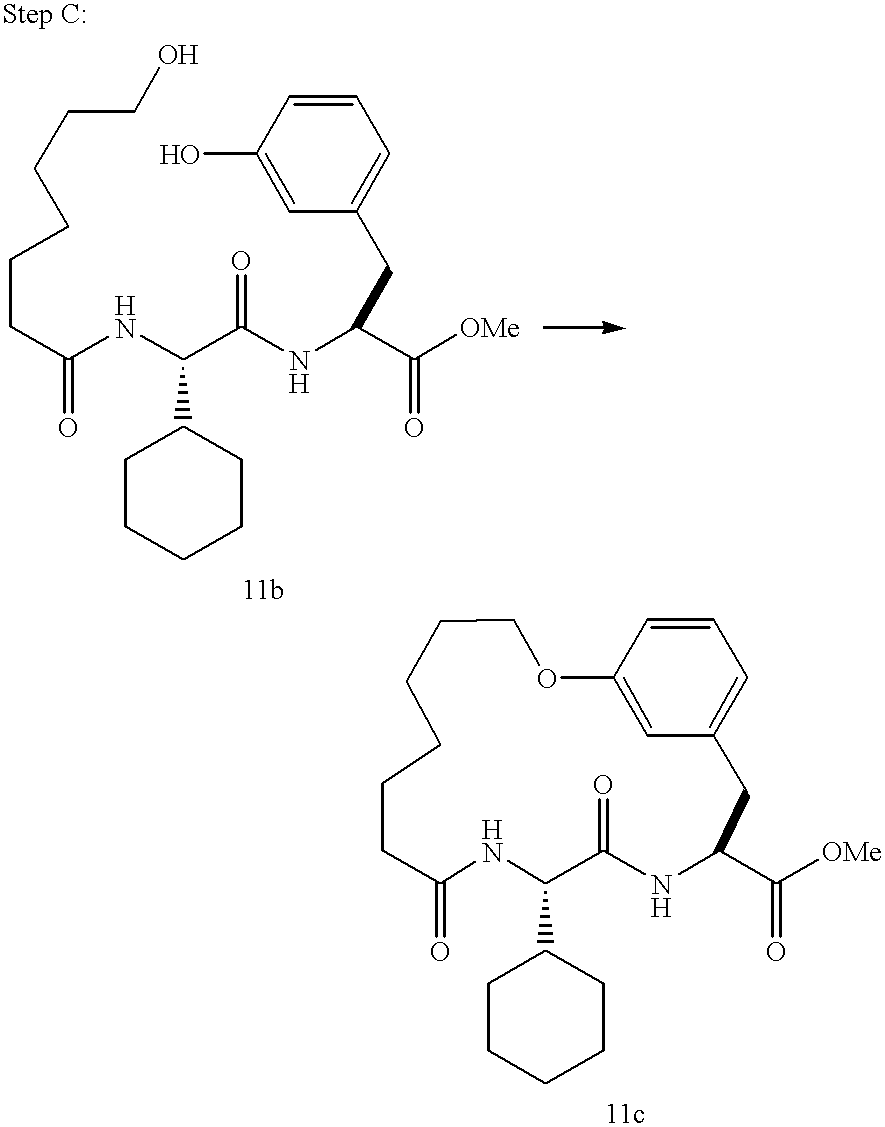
C(CC(NC(C(NC(C([OMe])=O)CC1=CC=CC(O)=C1)=O)C1CCCCC1)=O)CCCCO.C1CC(=O)NC(C2CCCCC2)C(=O)NC(C([OMe])=O)CC2=CC=CC(=C2)OCCCC1
